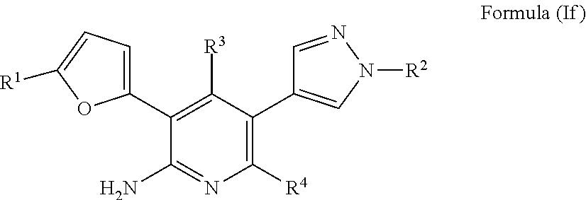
C1(C2=CC=C([R1])O2)=C([R3])C(C2=CN([R2])N=C2)=C([R4])N=C1N
